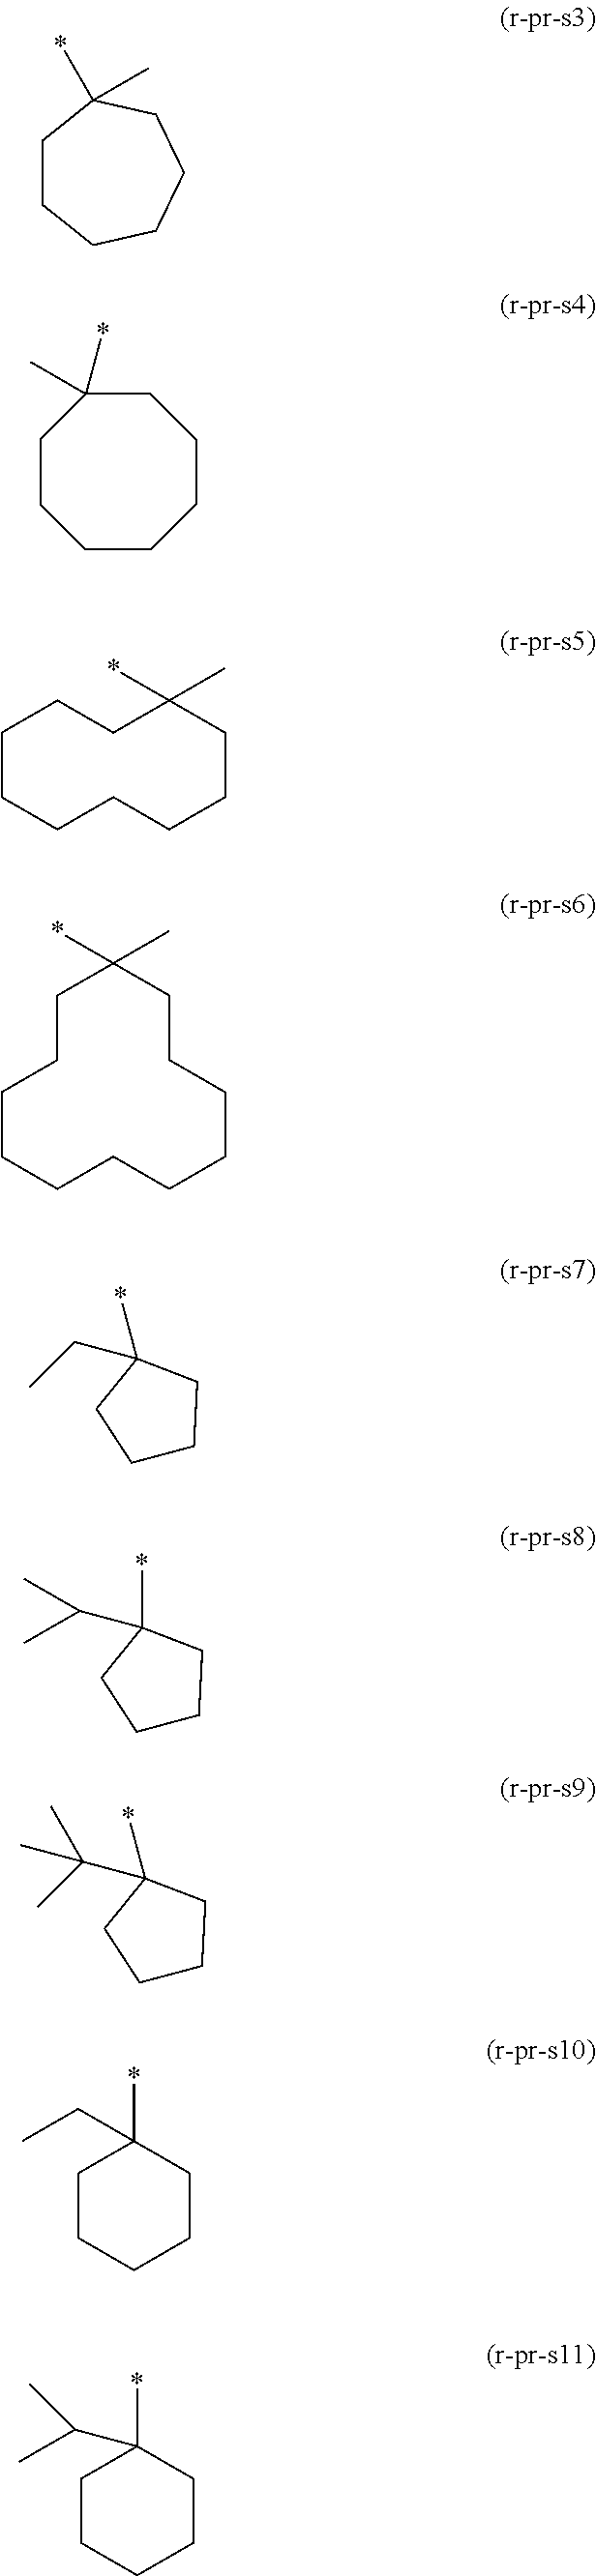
C1CCCCCC1(C)*.C1CCCCCCC1(*)C.C1CCCCCCC(C)(*)CC1.C1CCCCCCCCCCC1(C)*.C1CCC(*)(CC)C1.C1CCC(C(C)C)(*)C1.C1CCC(C(C)(C)C)(*)C1.C1CCCCC1(*)CC.C1CCCCC1(*)C(C)C
